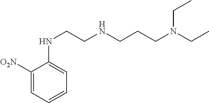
C1([O2N])=CC=CC=C1NCCNCCCN(CC)CC
